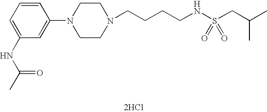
C1=CC=C(NC(C)=O)C=C1N1CCN(CCCCNS(CC(C)C)(=O)=O)CC1.[2HCl]
